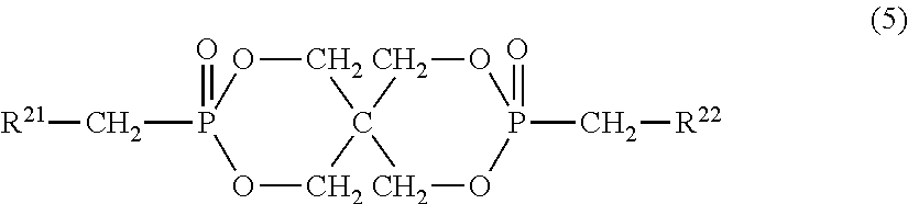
C1OP(C[R21])(=O)OCC12COP(C[R22])(=O)OC2
